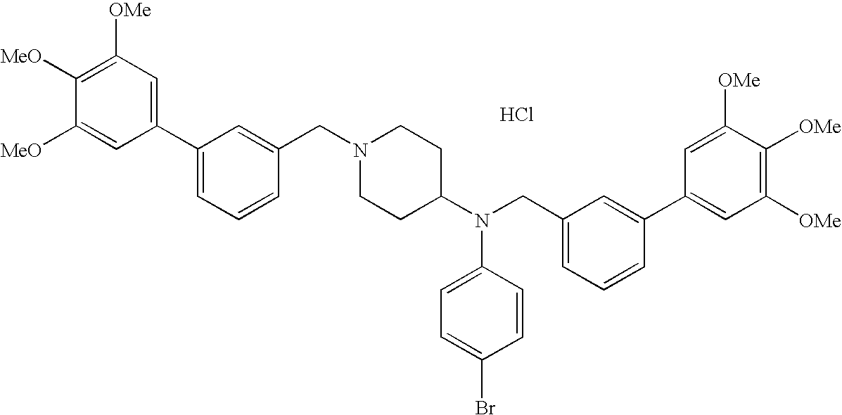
C1=C([MeO])C([MeO])=C([OMe])C=C1C1=CC=CC(CN2CCC(N(CC3=CC=CC(C4=CC([OMe])=C([OMe])C([OMe])=C4)=C3)C3=CC=C(Br)C=C3)CC2)=C1.Cl
